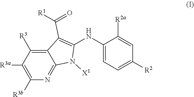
C1([R3])=C2C(C([R1])=O)=C(NC3=CC=C([R2])C=C3[R2a])N([X1])C2=NC([R3b])=C1[R3a]
